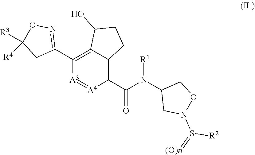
C1(C(N(C2CN(S(=[(O)n])[R2])OC2)[R1])=O)=C2C(=C(C3=NOC([R3])([R4])C3)[A3]=[A4]1)C(O)CC2
